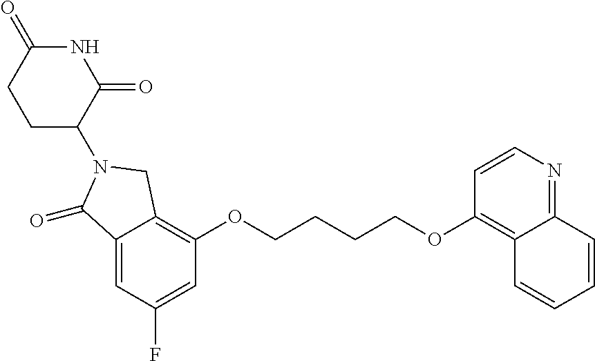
C1(=O)NC(=O)C(N2CC3=C(OCCCCOC4=C5C(=NC=C4)C=CC=C5)C=C(F)C=C3C2=O)CC1
